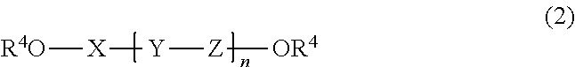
[R4O][X][Y][Z][OR4]
